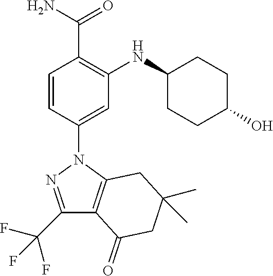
C1=CC(N2C3=C(C(C(F)(F)F)=N2)C(=O)CC(C)(C)C3)=CC(NC2CCC(O)CC2)=C1C(N)=O
